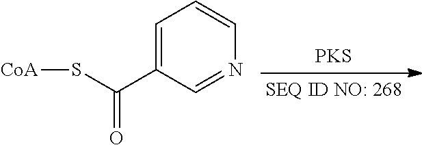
S(C(C1=CC=CN=C1)=O)[CoA].[PKS]
